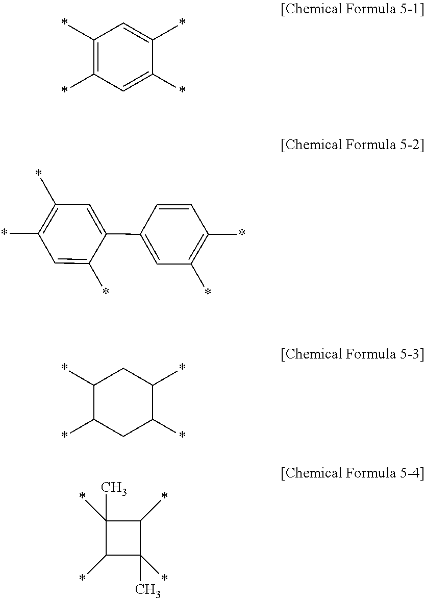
C1(*)=C(*)C=C(*)C(*)=C1.C1(*)=C(*)C=C(*)C(C2=CC(*)=C(*)C=C2)=C1.C1(*)C(*)CC(*)C(*)C1.C1(*)(C)C(*)C(*)(C)C1*
